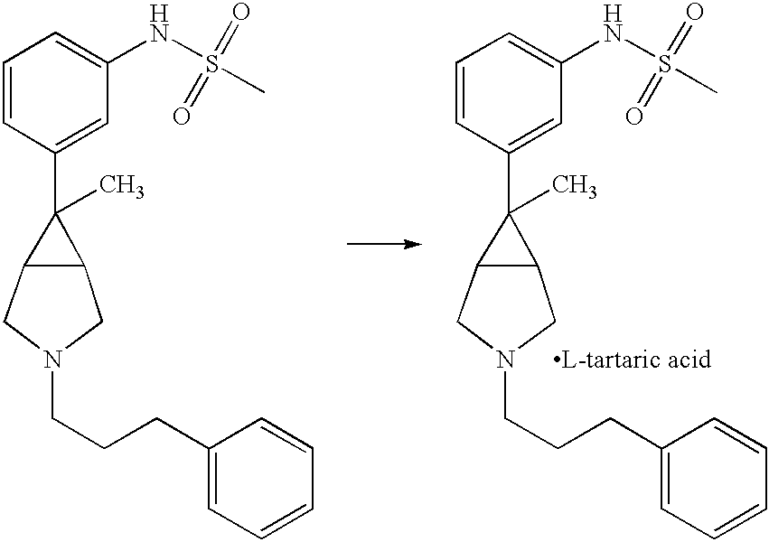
C1=CC(C2(C)C3C2CN(CCCC2=CC=CC=C2)C3)=CC(NS(C)(=O)=O)=C1.[L-tartaric acid].C1=CC(C2(C)C3C2CN(CCCC2=CC=CC=C2)C3)=CC(NS(C)(=O)=O)=C1
